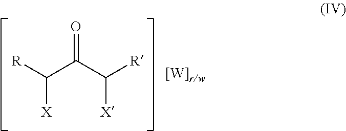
C([X])(C(C([X])[R])=O)[R]
